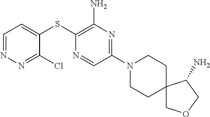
C1=C(SC2=C(N)N=C(N3CCC4(CC3)COCC4N)C=N2)C(Cl)=NN=C1
